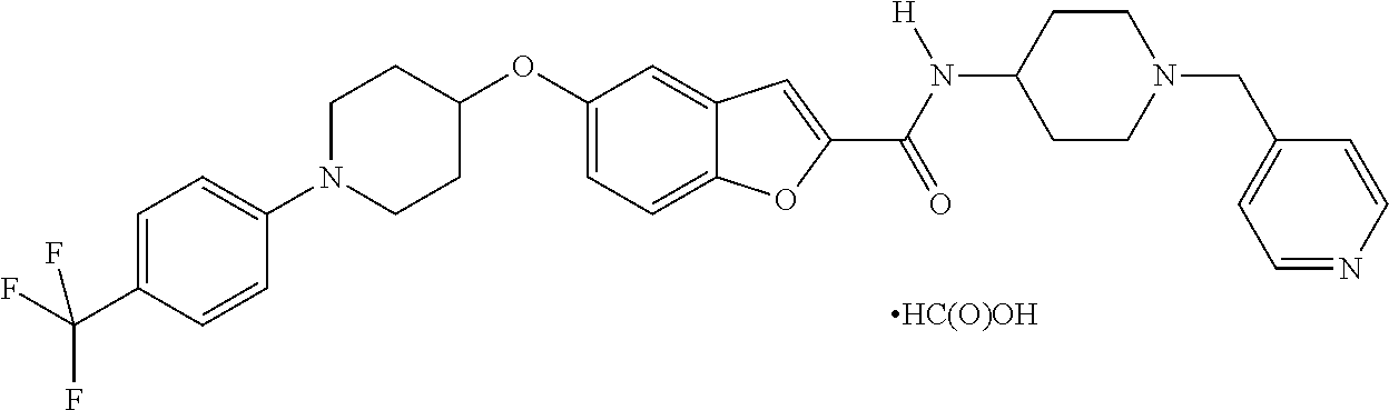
C1=C2C(=CC(OC3CCN(C4=CC=C(C(F)(F)F)C=C4)CC3)=C1)C=C(C(=O)N(C1CCN(CC3=CC=NC=C3)CC1)[H])O2.[HC(O)OH]
